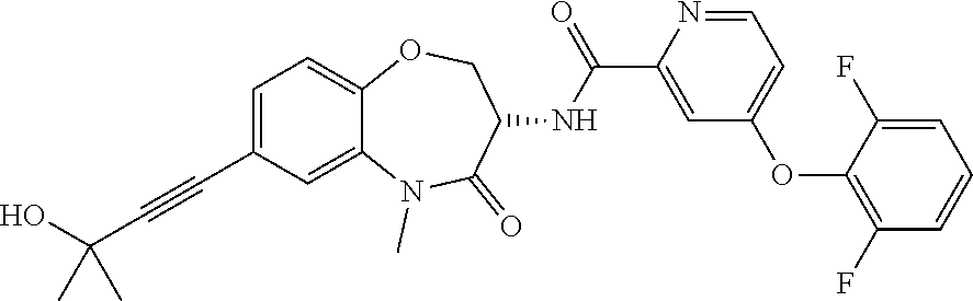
C1=C(C#CC(O)(C)C)C=C2C(=C1)OCC(NC(C1=CC(OC3=C(F)C=CC=C3F)=CC=N1)=O)C(=O)N2C
